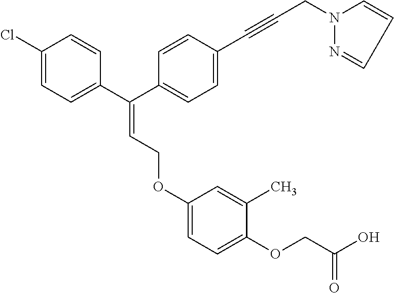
C1(Cl)=CC=C(C(C2=CC=C(C#CCN3C=CC=N3)C=C2)=CCOC2=CC=C(OCC(O)=O)C(C)=C2)C=C1
